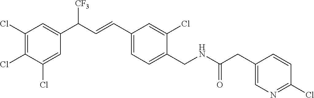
C1(Cl)=C(Cl)C(Cl)=CC(C(C=CC2=CC=C(CNC(CC3=CN=C(Cl)C=C3)=O)C(Cl)=C2)[CF3])=C1
